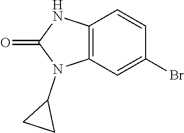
C12=C(C=C(Br)C=C1)N(C1CC1)C(=O)N2
